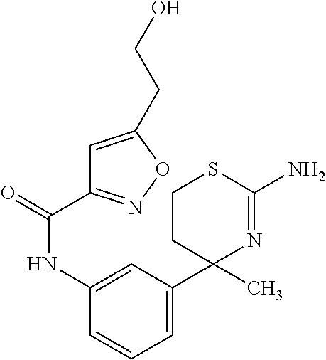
C1=CC=C(C2(C)N=C(N)SCC2)C=C1NC(=O)C1=NOC(CCO)=C1
